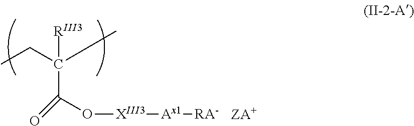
CCC(C)(C(=O)O[XIII3][Ax1][RA-])[RIII3]
